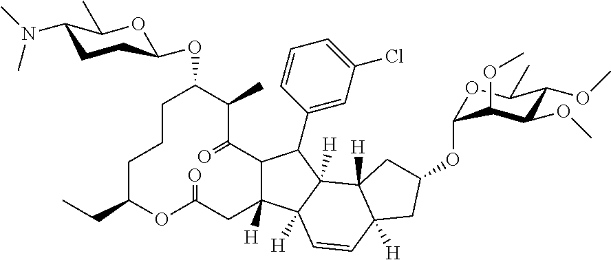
C12C([H])(CC(=O)OC(CC)CCCC(OC3OC(C)C(N(C)C)CC3)C(C)C1=O)C1([H])C([H])(C2C2=CC(Cl)=CC=C2)C2([H])C([H])(C=C1)CC(OC1OC(C)C(OC)C(OC)C1OC)C2
